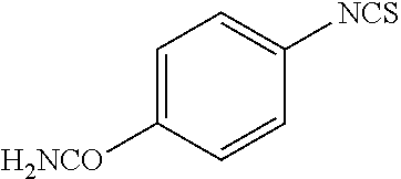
C1=CC([NCS])=CC=C1[H2NCO]
